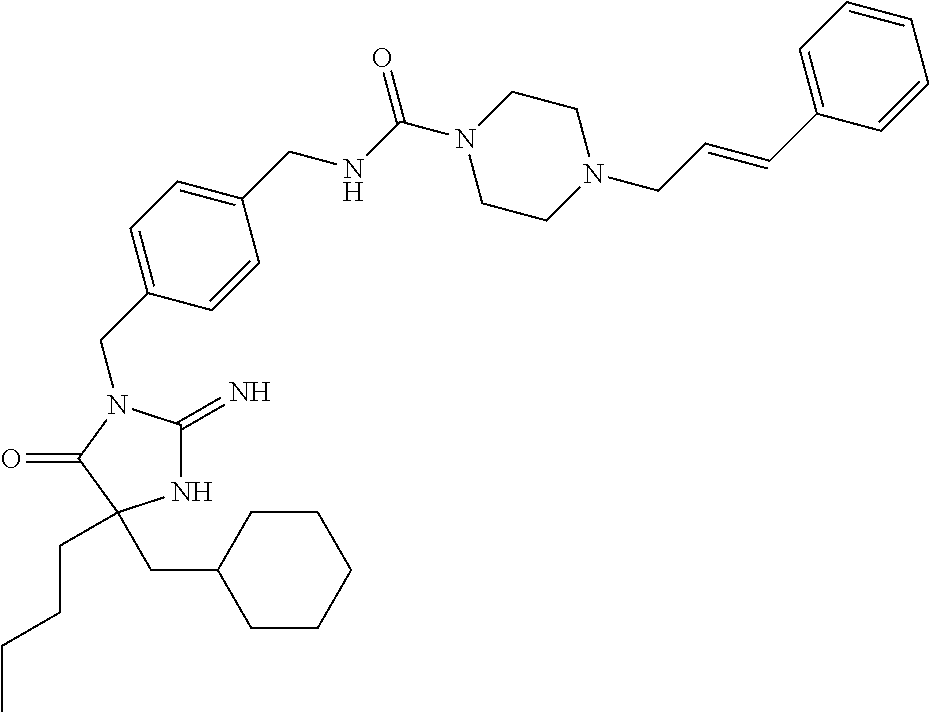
N1C(=N)N(CC2=CC=C(CNC(N3CCN(CC=CC4=CC=CC=C4)CC3)=O)C=C2)C(=O)C1(CC1CCCCC1)CCCC
